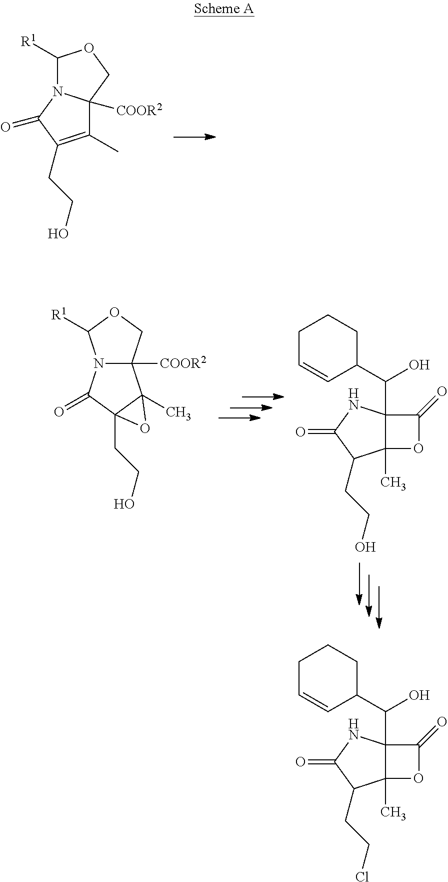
C1([R1])N2C([COOR2])(CO1)C(C)=C(CCO)C2=O.N12C([COOR2])(COC1[R1])C1(C)C(CCO)(C2=O)O1.C1C=CC(C(O)C23C(C)(C(CCO)C(=O)N2)OC3=O)CC1.C1C=CC(C(O)C23C(C)(C(CCCl)C(=O)N2)OC3=O)CC1
